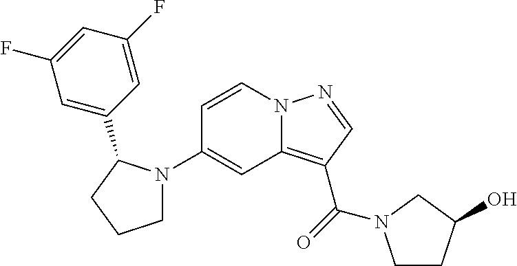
C1(N2CCCC2C2=CC(F)=CC(F)=C2)=CC2=C(C(=O)N3CCC(O)C3)C=NN2C=C1
